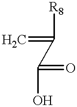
C=C([R8])C(O)=O
